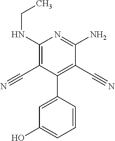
C1(NCC)=C(C#N)C(C2=CC(O)=CC=C2)=C(C#N)C(N)=N1
